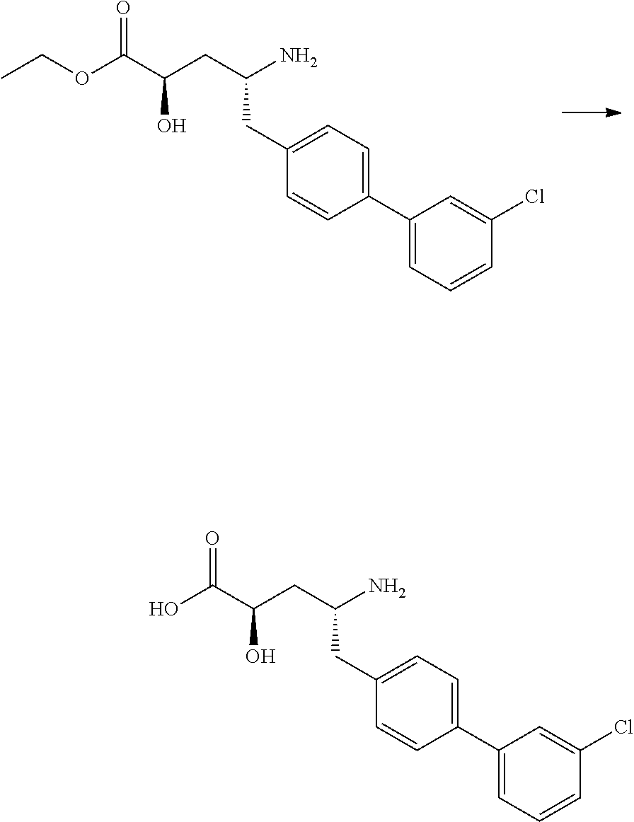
CCOC(C(CC(N)CC1=CC=C(C2=CC=CC(Cl)=C2)C=C1)O)=O.OC(C(CC(N)CC1=CC=C(C2=CC=CC(Cl)=C2)C=C1)O)=O
